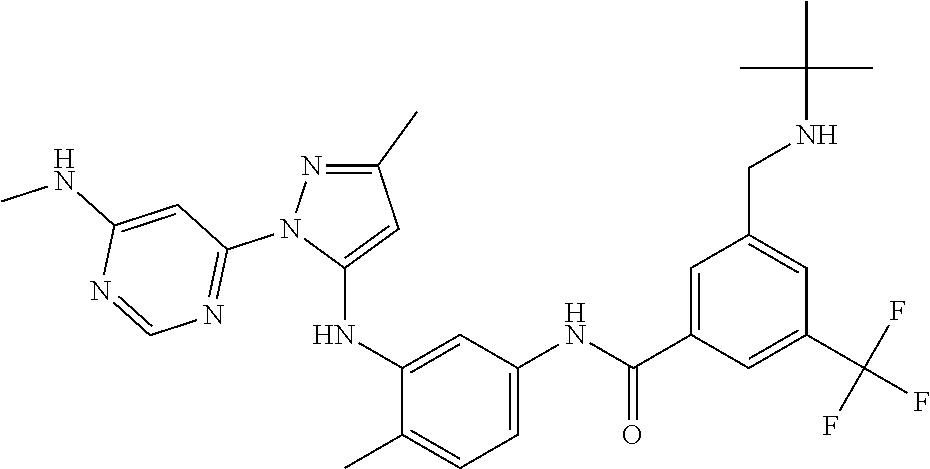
C1(C)=NN(C2=NC=NC(NC)=C2)C(NC2=CC(NC(C3=CC(CNC(C)(C)C)=CC(C(F)(F)F)=C3)=O)=CC=C2C)=C1
